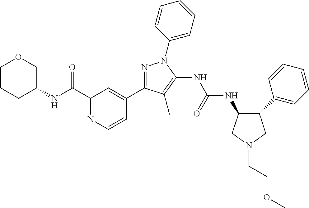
N1=C(C2=CC(C(NC3COCCC3)=O)=NC=C2)C(C)=C(NC(NC2C(C3=CC=CC=C3)CN(CCOC)C2)=O)N1C1=CC=CC=C1
